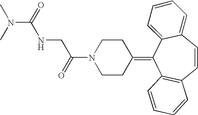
O=C(N1CCC(=C2C3=C(C=CC4=CC=CC=C24)C=CC=C3)CC1)CNC(N(C)C)=O
